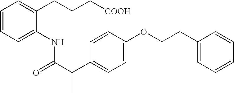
C1=CC=C(NC(=O)C(C)C2=CC=C(OCCC3=CC=CC=C3)C=C2)C(CCC[COOH])=C1
